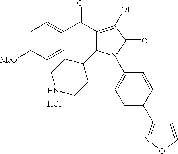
C1(C(C2=CC=C([MeO])C=C2)=O)=C(O)C(=O)N(C2=CC=C(C3=NOC=C3)C=C2)C1C1CCNCC1.Cl
